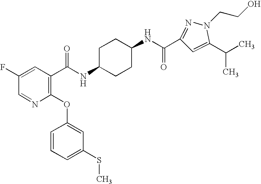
C1=NC(OC2=CC(SC)=CC=C2)=C(C(NC2CCC(NC(C3=NN(CCO)C(C(C)C)=C3)=O)CC2)=O)C=C1F
